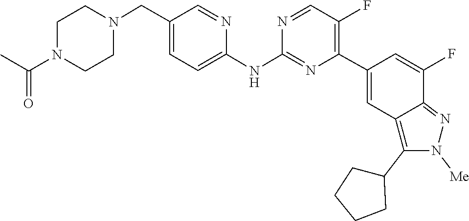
C1CN(C(=O)C)CCN1CC1=CC=C(NC2=NC(C3=CC4=C(C5CCCC5)N([Me])N=C4C(F)=C3)=C(F)C=N2)N=C1
